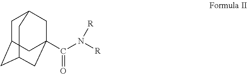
C1C2CC3CC(C(=O)N([R])[R])(CC1C3)C2
